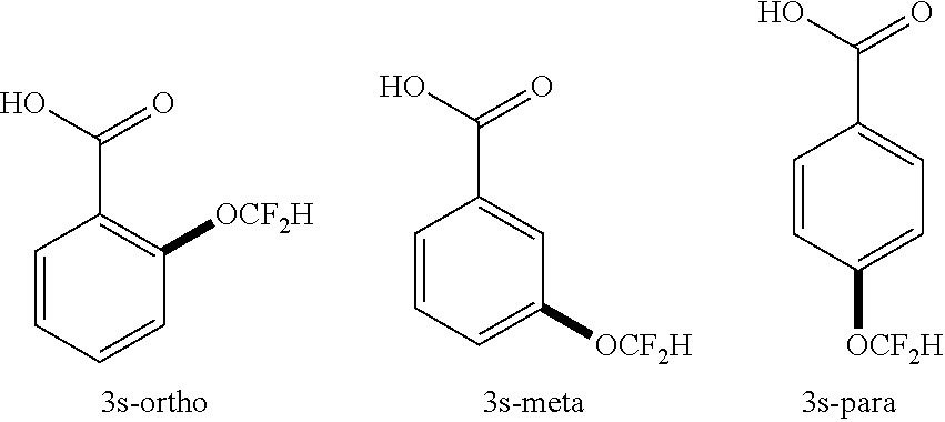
C1=CC([OCF2H])=CC=C1C(=O)O.C1=CC=C([OCF2H])C=C1C(=O)O.C1=CC=CC([OCF2H])=C1C(O)=O
